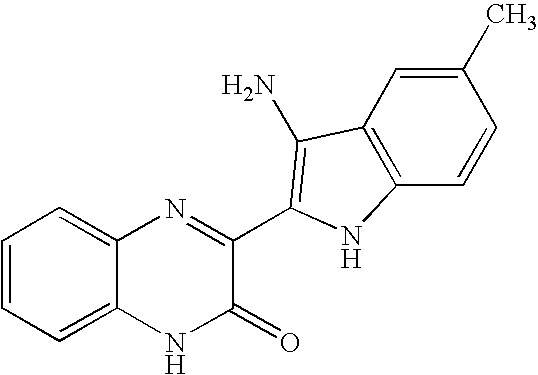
C1=C2C(=CC=C1)N=C(C1=C(N)C3=C(C=CC(C)=C3)N1)C(=O)N2
